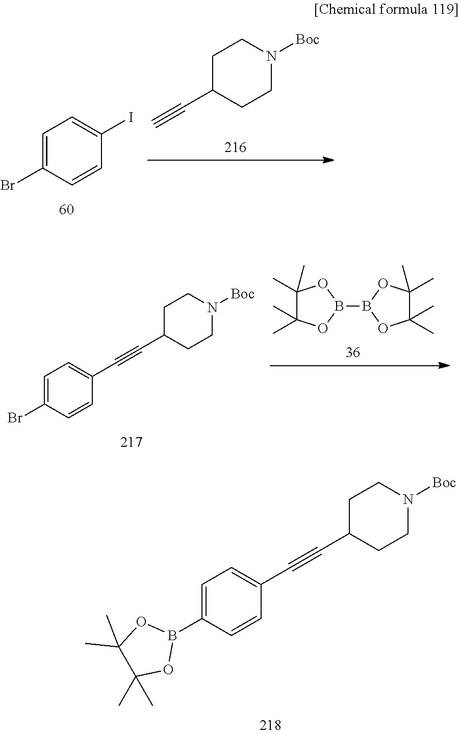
C1=C(Br)C=CC(I)=C1.C1C(C#C)CCN([Boc])C1.B1(B2OC(C)(C)C(C)(C)O2)OC(C)(C)C(C)(C)O1.C1C(C#CC2=CC=C(Br)C=C2)CCN([Boc])C1.C1C(C#CC2=CC=C(B3OC(C)(C)C(C)(C)O3)C=C2)CCN([Boc])C1
